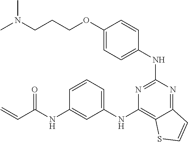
C1=C(OCCCN(C)C)C=CC(NC2=NC(NC3=CC=CC(NC(C=C)=O)=C3)=C3C(=N2)C=CS3)=C1
